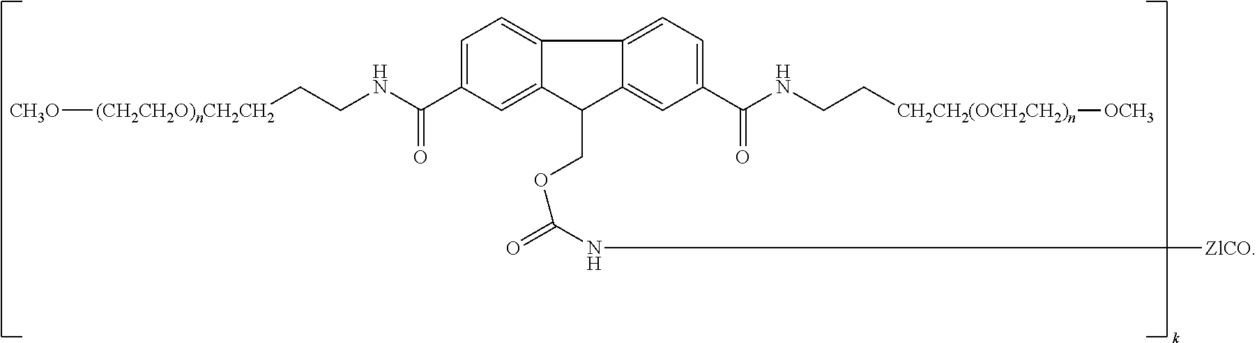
C1(COC(=O)N[ZlCO])C2=CC(C(NCC[CH2CH2(OCH2CH2)n][OCH3])=O)=CC=C2C2=CC=C(C(NCC[(CH2CH2O)nCH2CH2][CH3O])=O)C=C12
